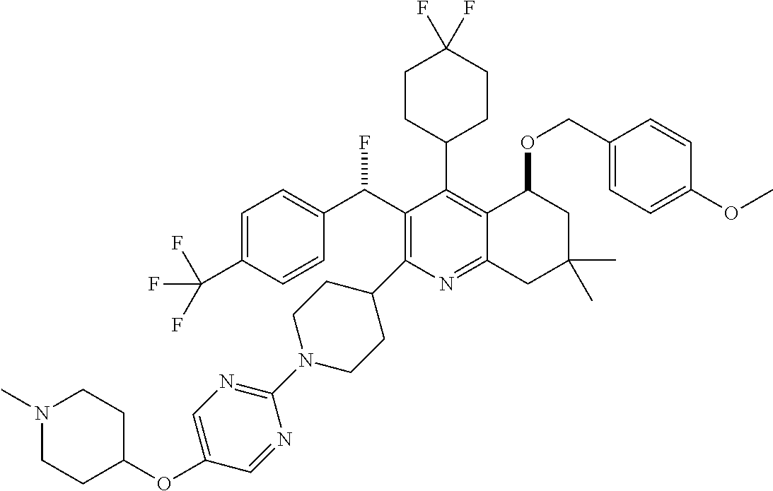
C1=C(C(F)(F)F)C=CC(C(C2=C(C3CCN(C4=NC=C(OC5CCN(C)CC5)C=N4)CC3)N=C3C(=C2C2CCC(F)(F)CC2)C(OCC2=CC=C(OC)C=C2)CC(C)(C)C3)F)=C1
